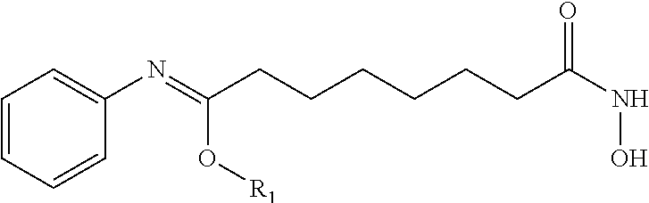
C1=CC=CC(N=C(CCCCCCC(NO)=O)O[R1])=C1
